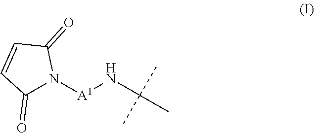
C1(=O)N([A1]NC(C)(C)C)C(=O)C=C1
